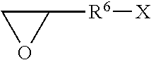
C1([R6][X])CO1
